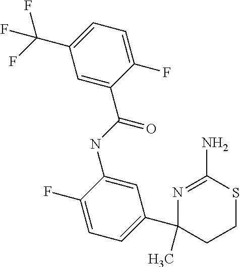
C1(C(=O)NC2=CC(C3(C)N=C(N)SCC3)=CC=C2F)=CC(C(F)(F)F)=CC=C1F
